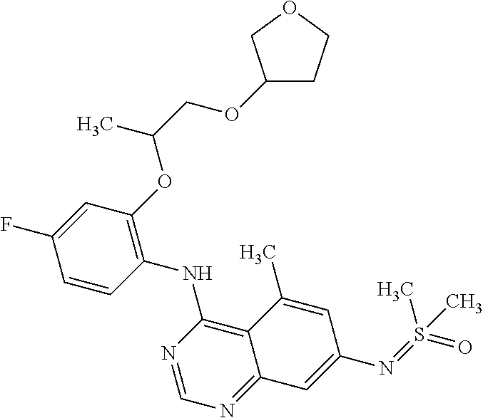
C1=CC(NC2=C3C(=NC=N2)C=C(N=S(=O)(C)C)C=C3C)=C(OC(COC2CCOC2)C)C=C1F
